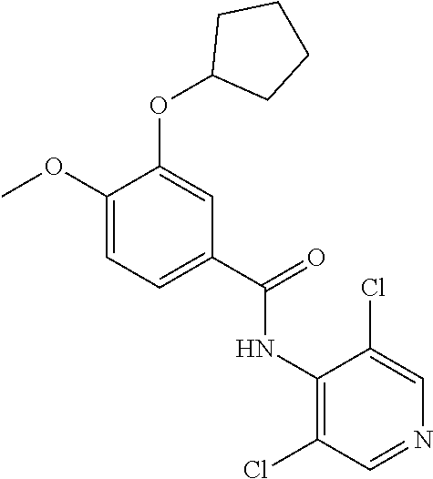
C1(OC)=CC=C(C(=O)NC2=C(Cl)C=NC=C2Cl)C=C1OC1CCCC1
